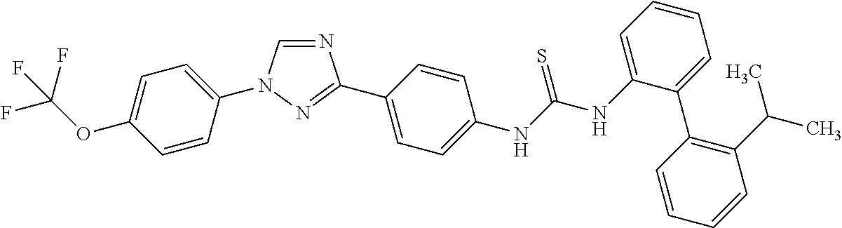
C1=C(OC(F)(F)F)C=CC(N2C=NC(C3=CC=C(NC(NC4=CC=CC=C4C4=C(C(C)C)C=CC=C4)=S)C=C3)=N2)=C1
